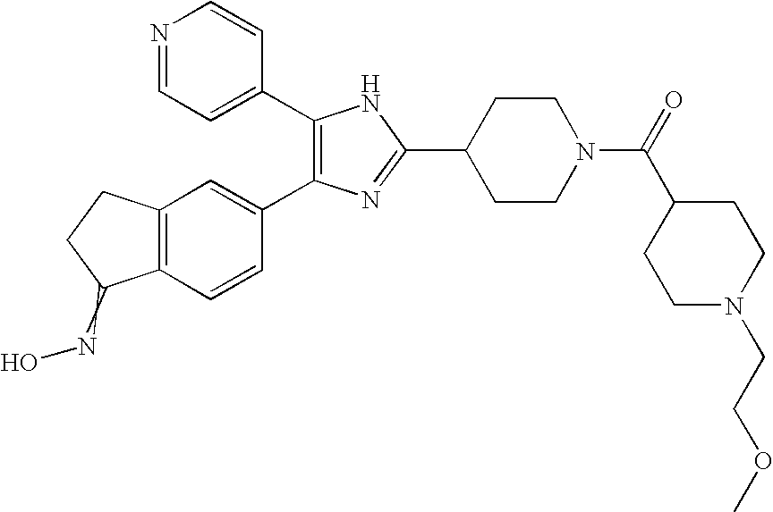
C1(C2=CC=NC=C2)=C(C2=CC3=C(C=C2)C(=NO)CC3)N=C(C2CCN(C(=O)C3CCN(CCOC)CC3)CC2)N1
